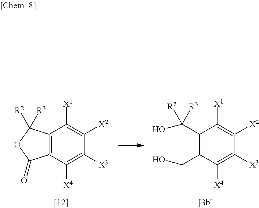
C12=C(C([X4])=C([X3])C([X2])=C1[X1])C(=O)OC2([R2])[R3].C1(C(O)([R2])[R3])=C(CO)C([X4])=C([X3])C([X2])=C1[X1]
